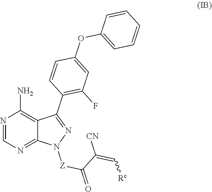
N1=C(C2=C(F)C=C(OC3=CC=CC=C3)C=C2)C2=C(N)N=CN=C2N1[Z]C(C(=C[Rc])[CN])=O
